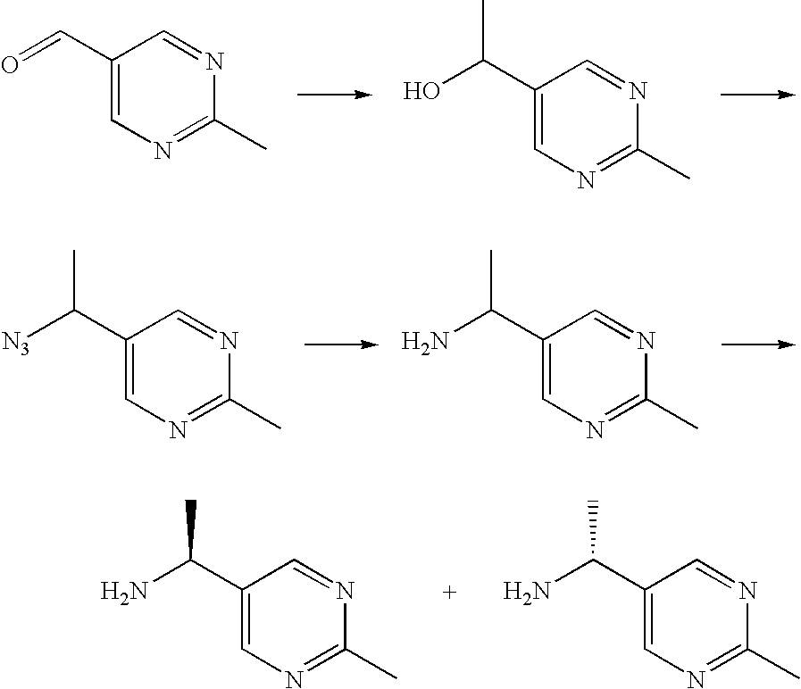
C1(C=O)=CN=C(C)N=C1.C1(C(O)C)=CN=C(C)N=C1.C1(C([N3])C)=CN=C(C)N=C1.C1(C(N)C)=CN=C(C)N=C1.C1(C(N)C)=CN=C(C)N=C1.C1(C(N)C)=CN=C(C)N=C1
